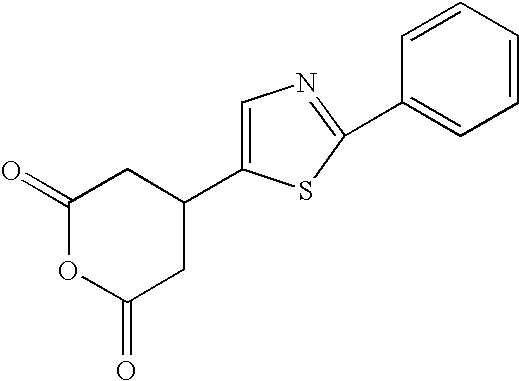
C1(=O)OC(=O)CC(C2=CN=C(C3=CC=CC=C3)S2)C1
